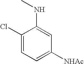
C1(Cl)=CC=C([NHAc])C=C1NC
